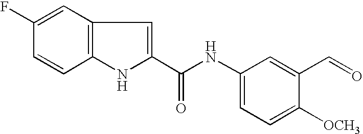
C1=C(F)C=CC2=C1C=C(C(NC1=CC=C([OCH3])C(C=O)=C1)=O)N2
